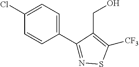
C1=CC(C2=NSC([CF3])=C2CO)=CC=C1Cl
